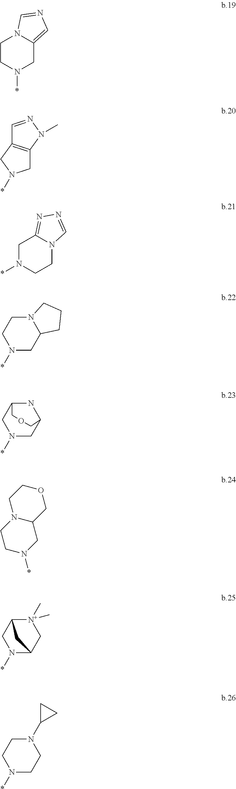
C1CN(*)CC2=CN=CN12.C1=NN(C)C2=C1CN(*)C2.*N1CC2=NN=CN2CC1.N1(*)CC2N(CC1)CCC2.N1(*)CC2NC(C1)COC2.C1OCC2N(C1)CCN(*)C2.N1(*)C2C[N+](C)(C)C(C1)C2.N1(*)CCN(C2CC2)CC1
